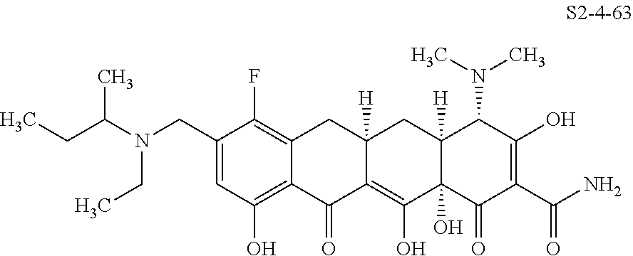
C1(CN(C(CC)C)CC)=CC(O)=C2C(=C1F)CC1([H])C(=C(O)C3(O)C([H])(C1)C(N(C)C)C(O)=C(C(N)=O)C3=O)C2=O
